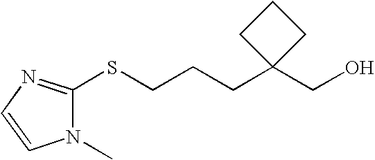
S(CCCC1(CO)CCC1)C1=NC=CN1C
